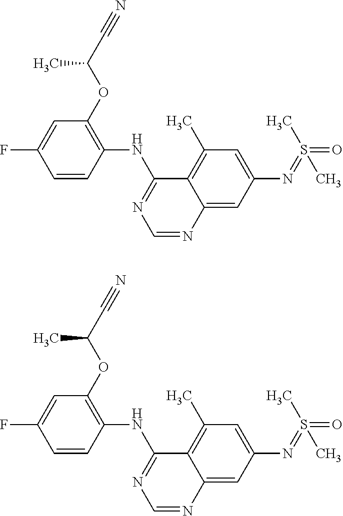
C1=CC(NC2=NC=NC3=CC(N=S(=O)(C)C)=CC(C)=C23)=C(OC(C)C#N)C=C1F.C1=CC(NC2=NC=NC3=CC(N=S(=O)(C)C)=CC(C)=C23)=C(OC(C)C#N)C=C1F
